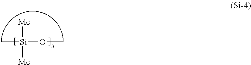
C[Si]([Me])([Me])OC.[x]
